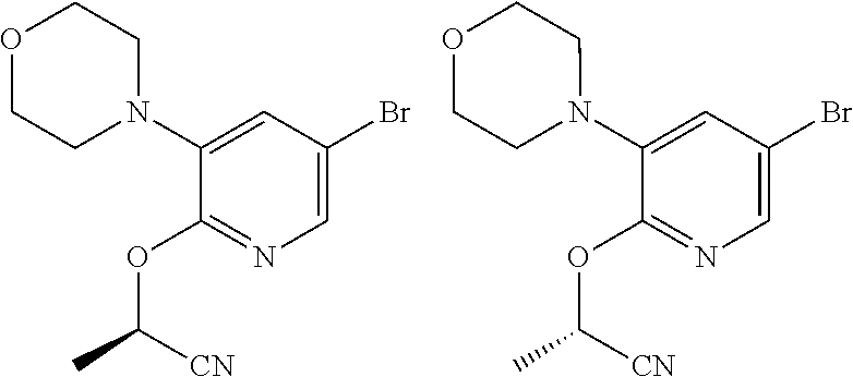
C1(N2CCOCC2)=CC(Br)=CN=C1OC(C)[CN].C1(N2CCOCC2)=CC(Br)=CN=C1OC(C)[CN]
